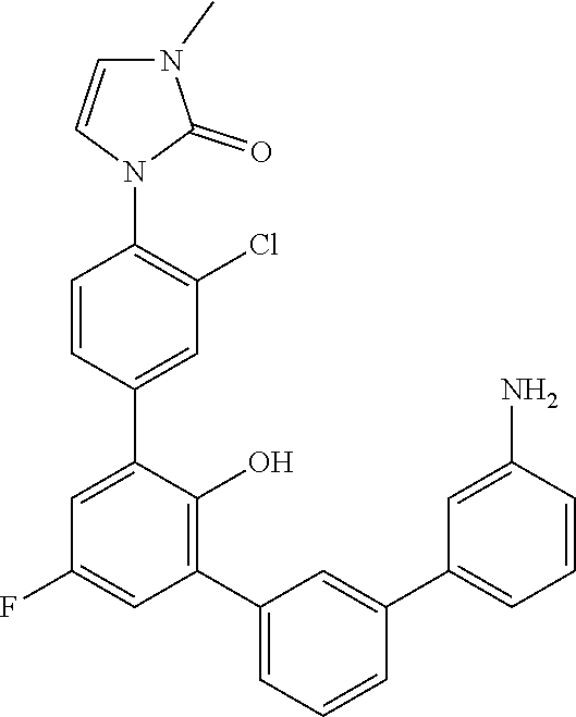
C1=CC(N2C(=O)N(C)C=C2)=C(Cl)C=C1C1=CC(F)=CC(C2=CC=CC(C3=CC=CC(N)=C3)=C2)=C1O
